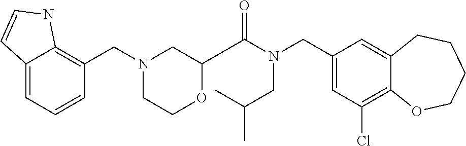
C1(CN(C(=O)C2OCCN(CC3=C4C(=CC=C3)C=CN4)C2)CC(C)C)=CC(Cl)=C2C(=C1)CCCCO2
